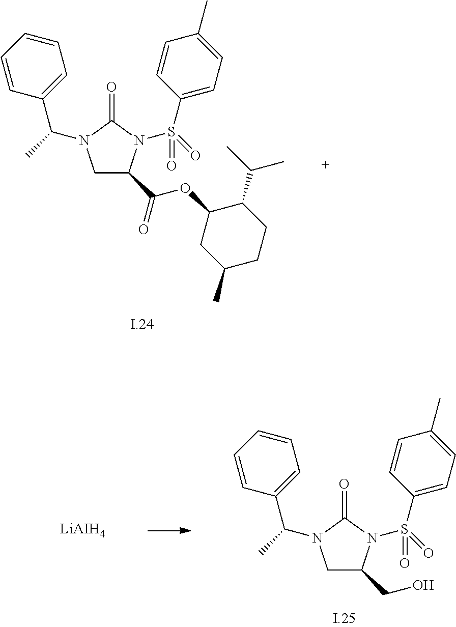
C1C(C(=O)OC2CC(C)CCC2C(C)C)N(S(=O)(C2=CC=C(C)C=C2)=O)C(=O)N1C(C)C1=CC=CC=C1.C1C(CO)N(S(=O)(C2=CC=C(C)C=C2)=O)C(=O)N1C(C)C1=CC=CC=C1.[LiAIH4]
